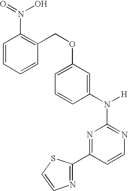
N1=C(N([H])C2=CC(OCC3=C(N(=O)O)C=CC=C3)=CC=C2)N=C(C2=NC=CS2)C=C1
